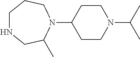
C1NCC(C)N(C2CCN(C(C)C)CC2)CC1
